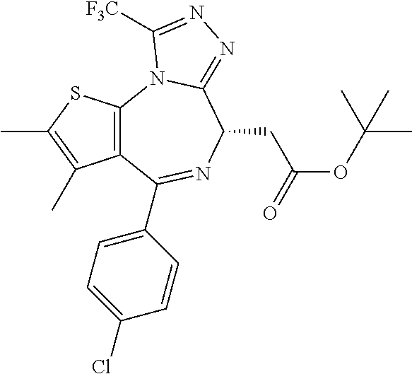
C12=C(C(C3=CC=C(Cl)C=C3)=NC(CC(OC(C)(C)C)=O)C3=NN=C([F3C])N13)C(C)=C(C)S2
